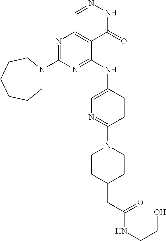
N1=C(N2CCCCCC2)N=C(NC2=CN=C(N3CCC(CC(=O)NCCO)CC3)C=C2)C2=C1C=NNC2=O
